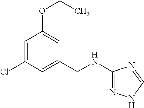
C1=C(Cl)C=C(CNC2=NNC=N2)C=C1OCC
